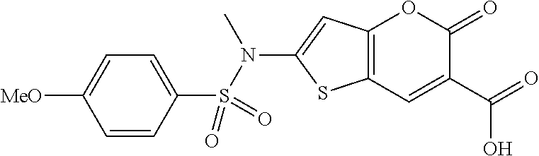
C12=C(C=C(C(O)=O)C(=O)O1)SC(N(S(C1=CC=C([MeO])C=C1)(=O)=O)C)=C2
